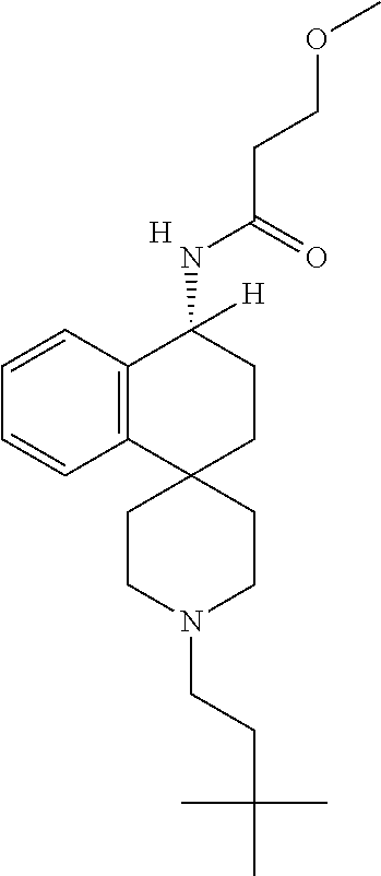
[H].C12=C(C=CC=C1)C(NC(CCOC)=O)([H])CCC21CCN(CCC(C)(C)C)CC1
